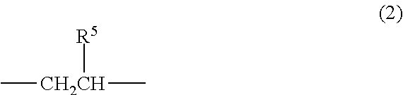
C[CH2CH](C)[R5]
